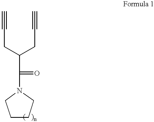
C1CCN(C(=O)C(CC#C)CC#C)C1
